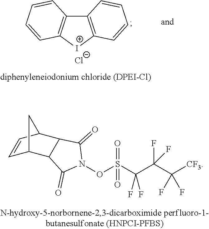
C1=CC2C3C(C1C2)C(=O)N(OS(C(C(C([CF3])(F)F)(F)F)(F)F)(=O)=O)C3=O.C12=C([I+]C3=C1C=CC=C3)C=CC=C2.[Cl-]
